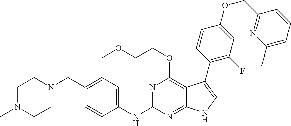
C1N(C)CCN(CC2=CC=C(NC3=NC(OCCOC)=C4C(=N3)NC=C4C3=C(F)C=C(OCC4=NC(C)=CC=C4)C=C3)C=C2)C1
